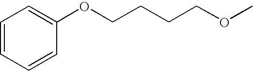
C1=CC=CC(OCCCCOC)=C1
